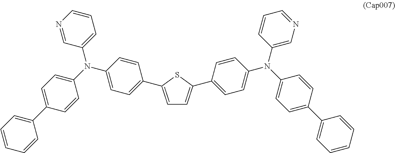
C1=C(C2=CC=C(N(C3=CC=CN=C3)C3=CC=C(C4=CC=CC=C4)C=C3)C=C2)SC(C2=CC=C(N(C3=CN=CC=C3)C3=CC=C(C4=CC=CC=C4)C=C3)C=C2)=C1
